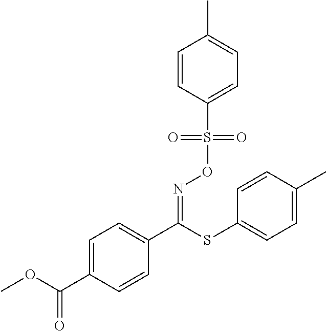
C1=CC(S(ON=C(C2=CC=C(C(OC)=O)C=C2)SC2=CC=C(C)C=C2)(=O)=O)=CC=C1C
